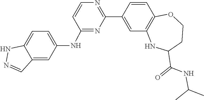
C1=CC2=C(C=C1C1=NC=CC(NC3=CC=C4C(=C3)C=NN4)=N1)NC(C(=O)NC(C)C)CCO2
